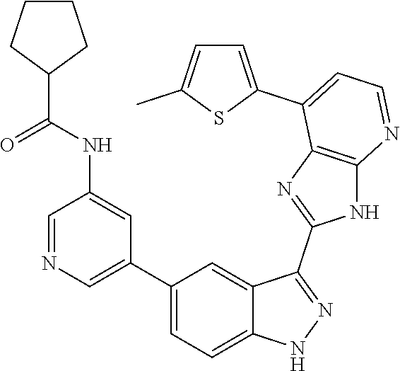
C1=NC=C(C2=CC=C3C(=C2)C(C2=NC4=C(N2)N=CC=C4C2=CC=C(C)S2)=NN3)C=C1NC(=O)C1CCCC1
